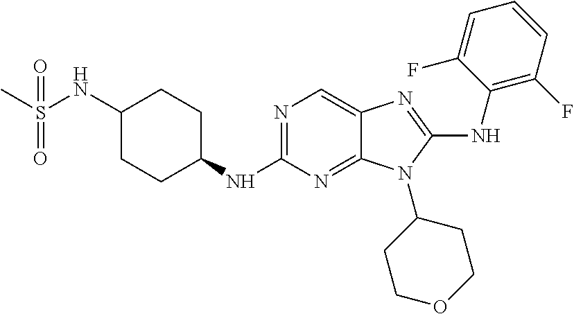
N1=C(NC2CCC(NS(C)(=O)=O)CC2)N=C2C(=C1)N=C(NC1=C(F)C=CC=C1F)N2C1CCOCC1
